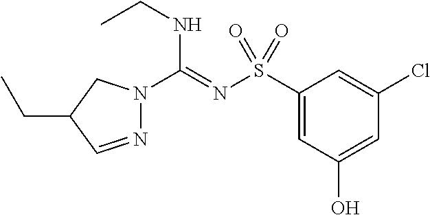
C1(S(N=C(NCC)N2N=CC(CC)C2)(=O)=O)=CC(O)=CC(Cl)=C1
